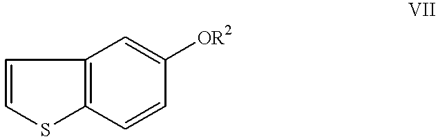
C12=C(C=CC([OR2])=C1)SC=C2
